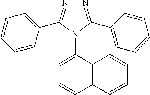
C12=C(C(N3C(C4=CC=CC=C4)=NN=C3C3=CC=CC=C3)=CC=C1)C=CC=C2
